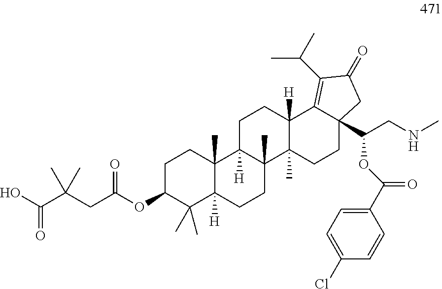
OC(C(CC(OC1C(C)(C)C2([H])C(C)(CC1)C1([H])C(C)(CC2)C2(C)C([H])(CC1)C1=C(C(C)C)C(=O)CC1(C(CNC)OC(C1=CC=C(Cl)C=C1)=O)CC2)=O)(C)C)=O
